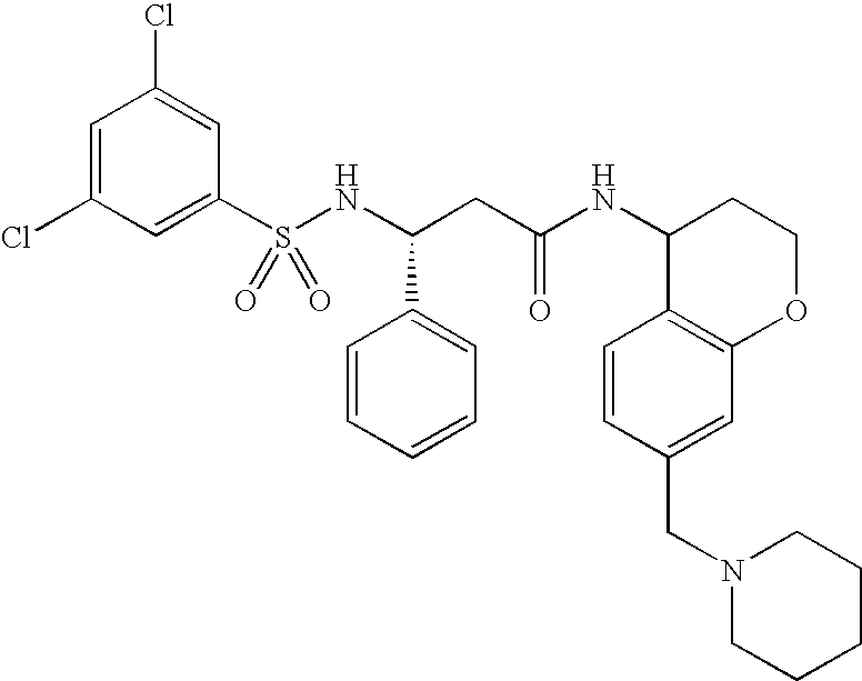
C1(Cl)=CC(Cl)=CC(S(NC(CC(NC2C3=C(OCC2)C=C(CN2CCCCC2)C=C3)=O)C2=CC=CC=C2)(=O)=O)=C1
